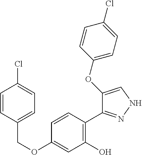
C(OC1=CC(O)=C(C2=NNC=C2OC2=CC=C(Cl)C=C2)C=C1)C1=CC=C(Cl)C=C1
